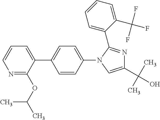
N1=C(OC(C)C)C(C2=CC=C(N3C=C(C(C)(C)O)N=C3C3=CC=CC=C3C(F)(F)F)C=C2)=CC=C1
